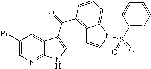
C1(Br)=CN=C2C(=C1)C(C(=O)C1=C3C=CN(S(C4=CC=CC=C4)(=O)=O)C3=CC=C1)=CN2
